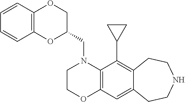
N1(CC2COC3=C(O2)C=CC=C3)C2=C(OCC1)C=C1C(=C2C2CC2)CCNCC1
